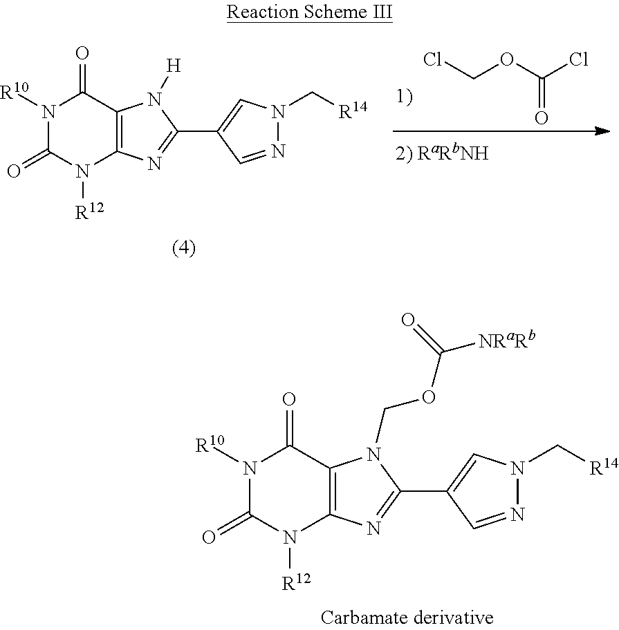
ClCOC(Cl)=O.N1([R10])C(=O)N([R12])C2=C(C1=O)N([H])C(C1=CN(C[R14])N=C1)=N2.N1([R10])C(=O)N([R12])C2=C(C1=O)N(COC([NRaRb])=O)C(C1=CN(C[R14])N=C1)=N2
